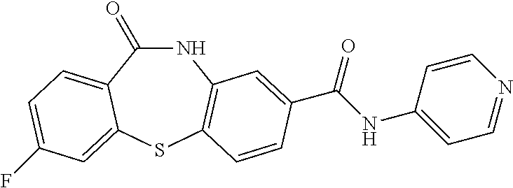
N1C(=O)C2=CC=C(F)C=C2SC2=C1C=C(C(NC1=CC=NC=C1)=O)C=C2
